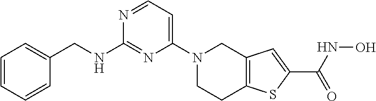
N1(C2=CC=NC(NCC3=CC=CC=C3)=N2)CCC2=C(C1)C=C(C(NO)=O)S2
